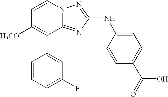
C1=CN2C(=NC(NC3=CC=C(C(=O)O)C=C3)=N2)C(C2=CC(F)=CC=C2)=C1[H3CO]
